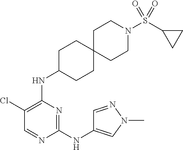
C1C(NC2=C(Cl)C=NC(NC3=CN(C)N=C3)=N2)CCC2(C1)CCN(S(C1CC1)(=O)=O)CC2
